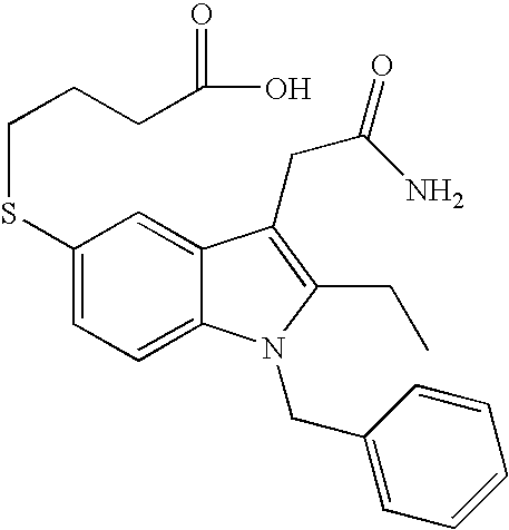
C1(SCCCC(O)=O)=CC=C2C(=C1)C(CC(=O)N)=C(CC)N2CC1=CC=CC=C1
